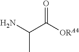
C(N)(C([ORA4])=O)C
